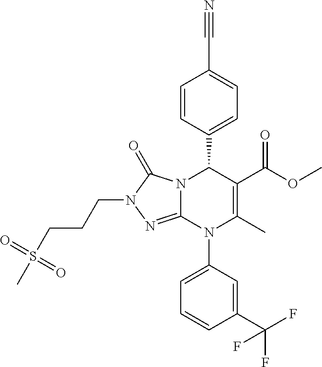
C1=CC(C2N3C(=NN(CCCS(C)(=O)=O)C3=O)N(C3=CC=CC(C(F)(F)F)=C3)C(C)=C2C(OC)=O)=CC=C1C#N
